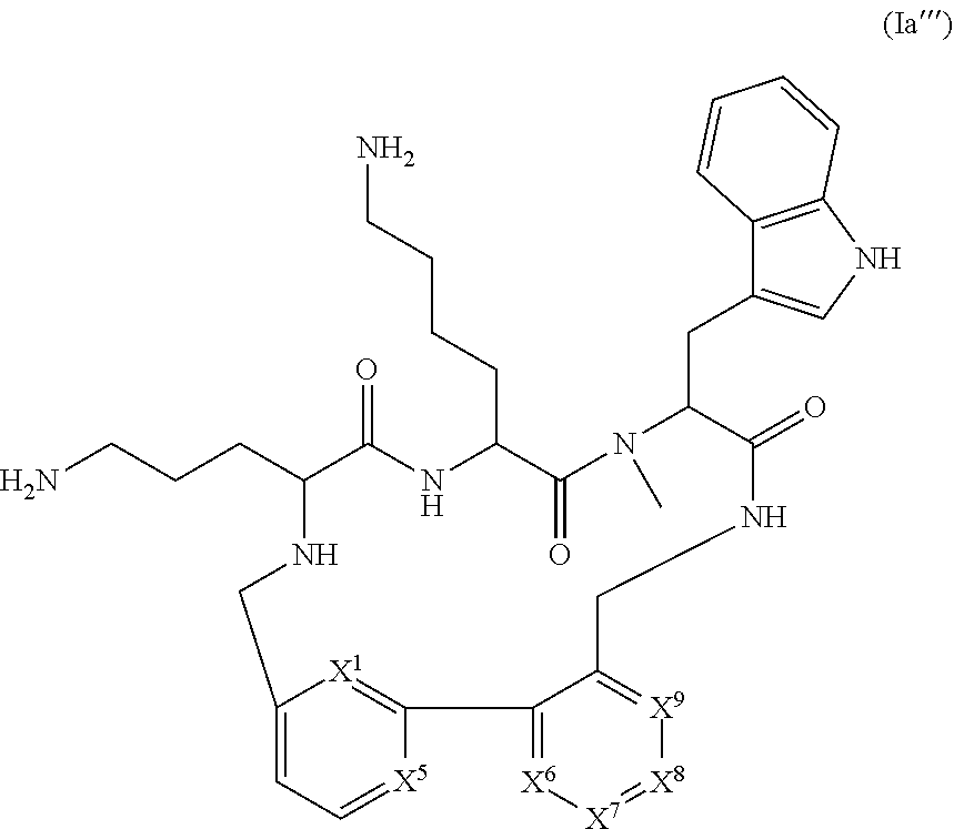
NCCCC1C(=O)NC(CCCCN)C(=O)N(C)C(CC2=CNC3=C2C=CC=C3)C(=O)NCC2=[X9][X8]=[X7][X6]=C2C2=[X1]C(=CC=[X5]2)CN1
